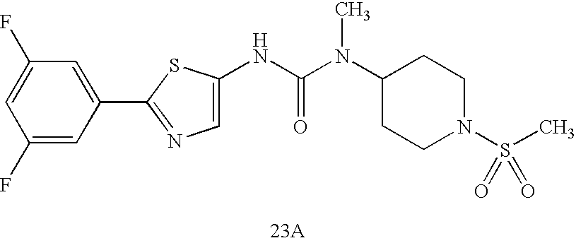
C1(F)=CC(C2=NC=C(NC(N(C3CCN(S(C)(=O)=O)CC3)C)=O)S2)=CC(F)=C1
